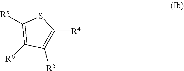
[Rx]C1=C([R6])C([R5])=C([R4])S1
